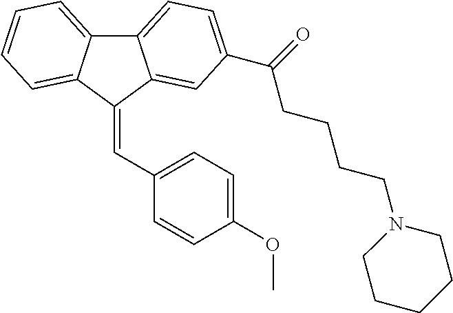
C12=CC=C(C(=O)CCCCN3CCCCC3)C=C1C(=CC1=CC=C(OC)C=C1)C1=CC=CC=C21
